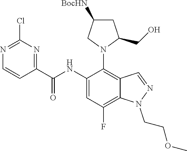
ClC1=NC=CC(C(=O)NC2=CC(F)=C3C(=C2N2C(CO)CC([BocHN])C2)C=NN3CCOC)=N1
